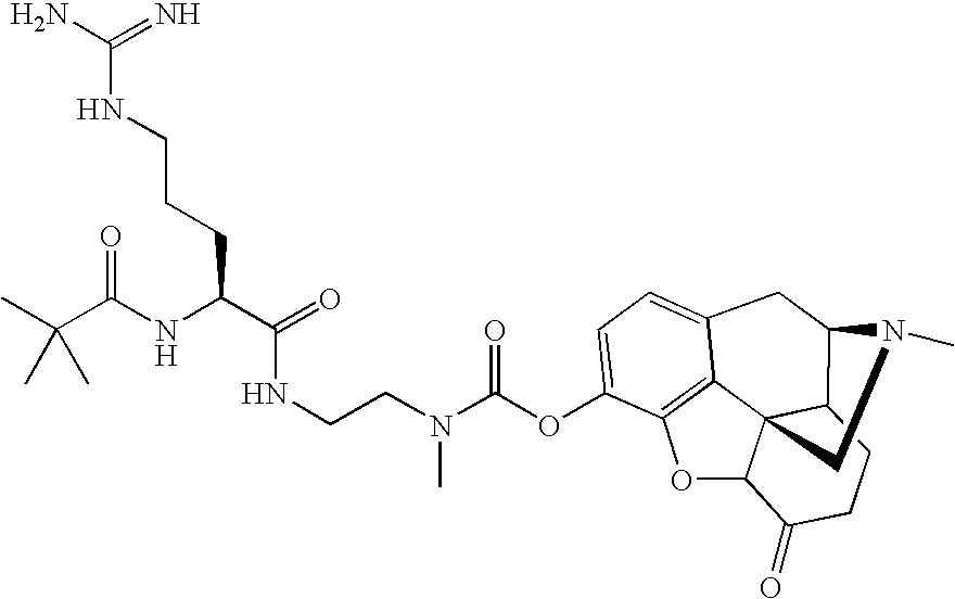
C(N(C(OC1=CC=C2C3=C1OC1C34C(C(C2)N(C)C4)CCC1=O)=O)C)CNC(=O)C(NC(=O)C(C)(C)C)CCCNC(=N)N
